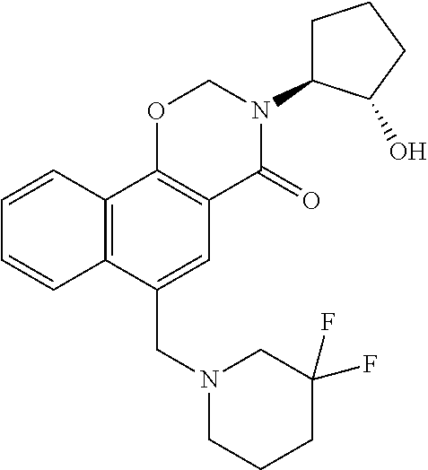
N1(CC2=CC3=C(C4=C2C=CC=C4)OCN(C2CCCC2O)C3=O)CCCC(F)(F)C1
